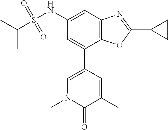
C1=C(C)C(=O)N(C)C=C1C1=CC(NS(C(C)C)(=O)=O)=CC2=C1OC(C1CC1)=N2
